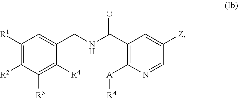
C1([R1])=C([R2])C([R3])=C([R4])C(CNC(C2=C([A][RA])N=CC([Z])=C2)=O)=C1
